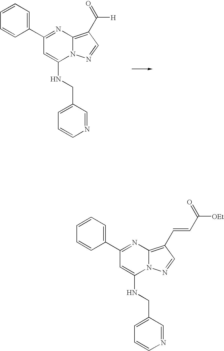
C1(C2=CC=CC=C2)=NC2=C(C([H])=O)C=NN2C(NCC2=CC=CN=C2)=C1.C1(C2=CC=CC=C2)=NC2=C(C=CC([OEt])=O)C=NN2C(NCC2=CC=CN=C2)=C1
